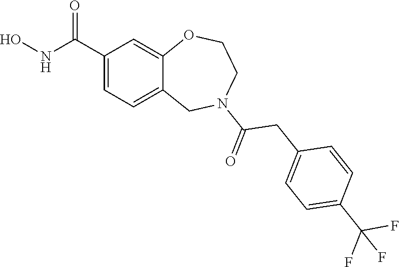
C1(C(NO)=O)=CC=C2C(=C1)OCCN(C(=O)CC1=CC=C(C(F)(F)F)C=C1)C2
